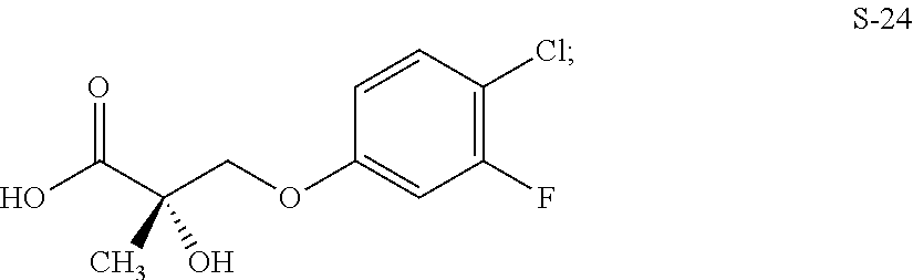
C(=O)(C(COC1=CC(F)=C(Cl)C=C1)(C)O)O
